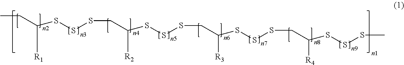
C(SSSC([R1])CC)C([R2])SSSCC([R3])SSSCC([R4])SSSC
